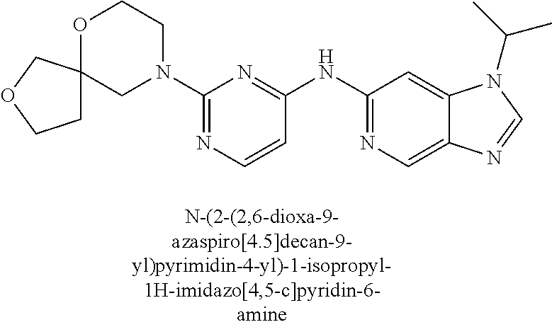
C1=CC(NC2=NC=C3C(=C2)N(C(C)C)C=N3)=NC(N2CCOC3(C2)CCOC3)=N1
